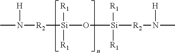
CN([R2][Si]([R1])([R1])O[Si]([R1])([R1])[R2]N(C)[H])[H]
